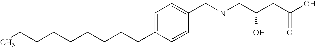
CCCCCCCCCC1=CC=C(CNCC(CC(O)=O)O)C=C1
